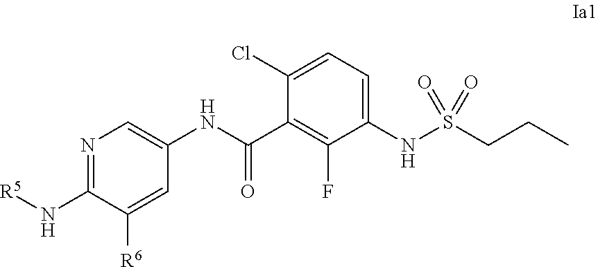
N1=C(N[R5])C([R6])=CC(NC(C2=C(F)C(NS(CCC)(=O)=O)=CC=C2Cl)=O)=C1
